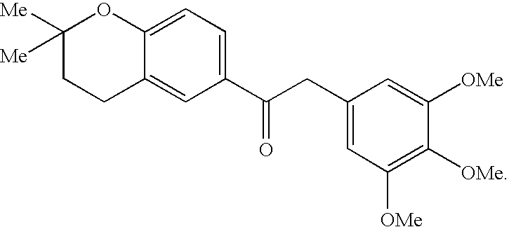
C1([Me])([Me])CCC2=CC(C(CC3=CC([OMe])=C([OMe])C([OMe])=C3)=O)=CC=C2O1
